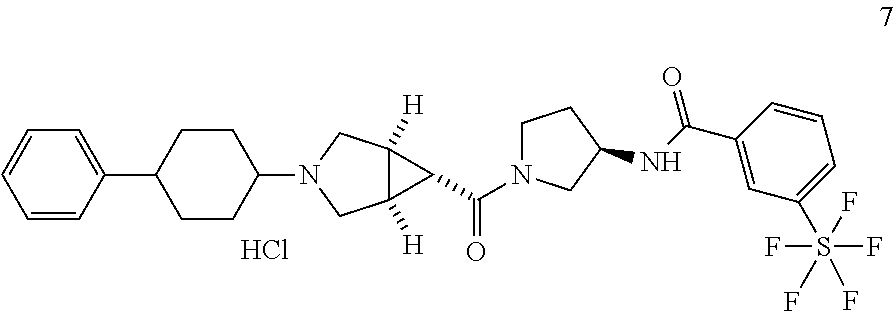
C1=CC(C2CCC(N3CC4([H])C([H])(C3)C4C(=O)N3CCC(NC(C4=CC(S(F)(F)(F)(F)F)=CC=C4)=O)C3)CC2)=CC=C1.Cl
